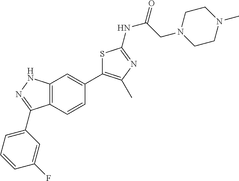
C(CN1CCN(C)CC1)(NC1=NC(C)=C(C2=CC3=C(C=C2)C(C2=CC=CC(F)=C2)=NN3)S1)=O
